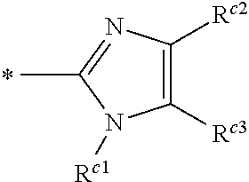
C1([Rc3])=C([Rc2])N=C(C)N1[Rc1]
